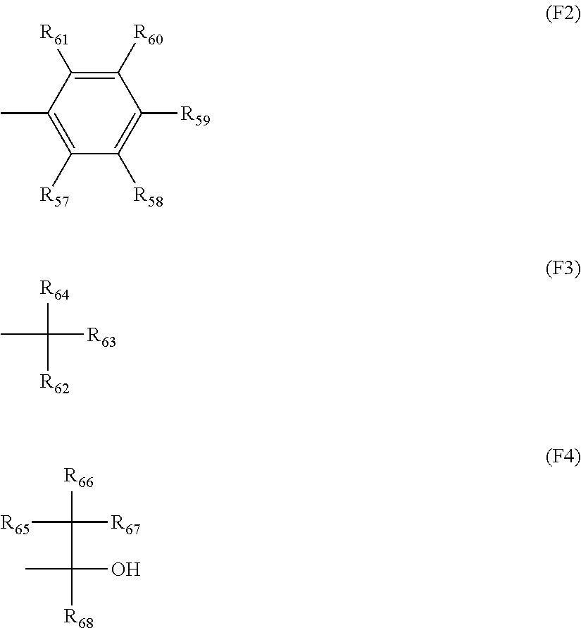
C1([R60])=C([R61])C(C)=C([R57])C([R58])=C1[R59].[R64]C([R63])(C)[R62].[R66]C([R67])([R65])C(C)(O)[R68]
